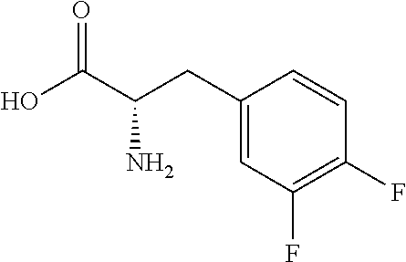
C1(F)=C(F)C=CC(CC(C(O)=O)N)=C1
